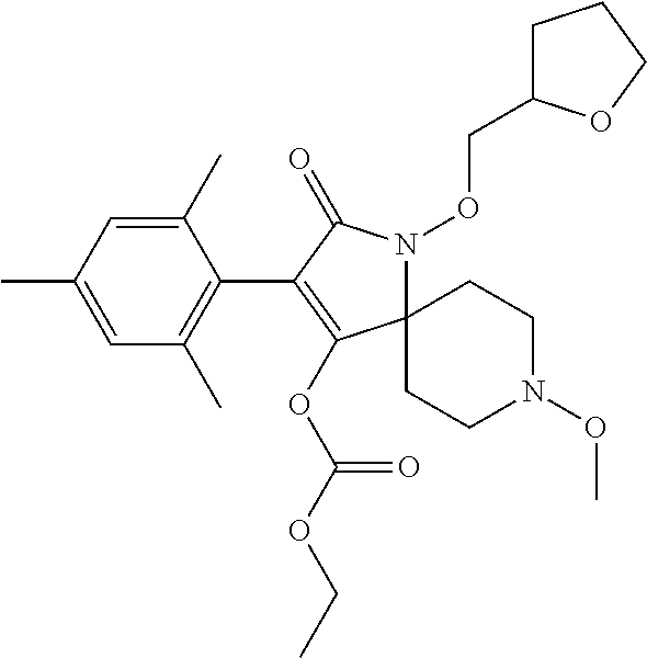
C12(N(OCC3CCCO3)C(=O)C(C3=C(C)C=C(C)C=C3C)=C1OC(OCC)=O)CCN(OC)CC2
